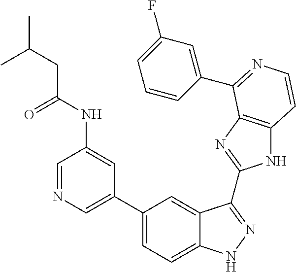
C1(C2=CN=CC(NC(=O)CC(C)C)=C2)=CC=C2C(=C1)C(C1=NC3=C(N1)C=CN=C3C1=CC(F)=CC=C1)=NN2
